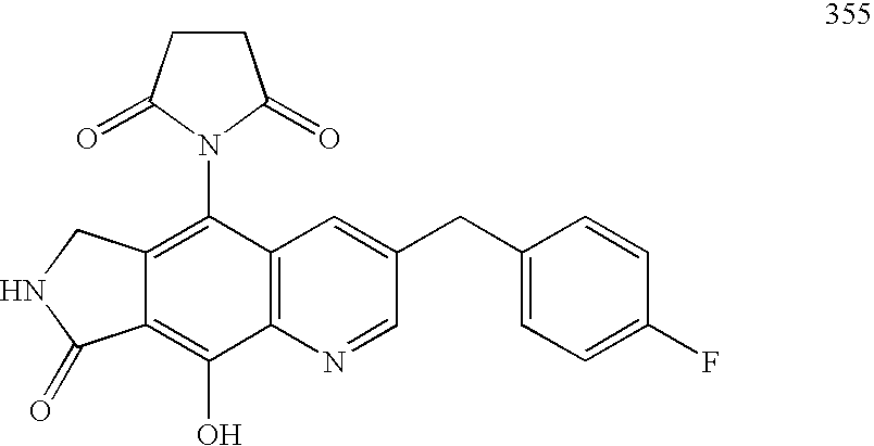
C12=C(O)C3=C(C(N4C(=O)CCC4=O)=C1CNC2=O)C=C(CC1=CC=C(F)C=C1)C=N3
